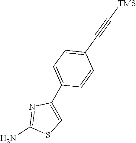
C1(C#C[TMS])=CC=C(C2=CSC(N)=N2)C=C1
